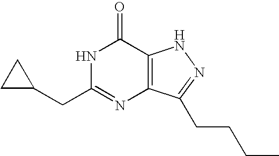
C1(CC2=NC3=C(C(=O)N2)NN=C3CCCC)CC1
